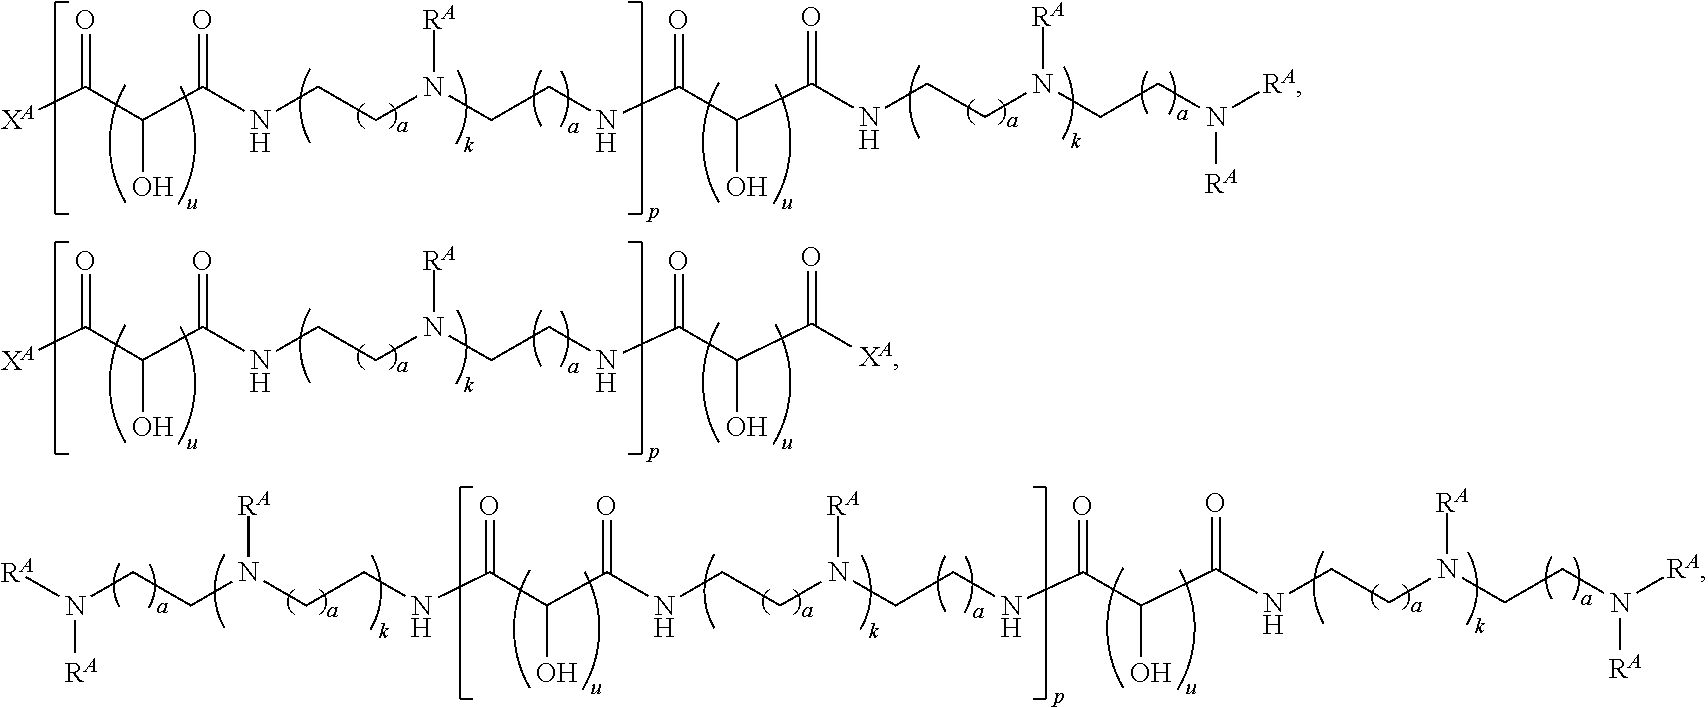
[RA]N(CCN(CCNC(C(C(NCCN(CCNC(C(C(NCCN(CCN([RA])[RA])[RA])=O)O)=O)[RA])=O)O)=O)[RA])[RA].[XA]C(C(C(NCCN(CCNC(C(C(NCCN(CCN([RA])[RA])[RA])=O)O)=O)[RA])=O)O)=O.[XA]C(C(C(NCCN(CCNC(C(C([XA])=O)O)=O)[RA])=O)O)=O
